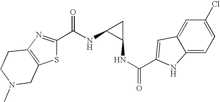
C1(C(NC2CC2NC(=O)C2=CC3=CC(Cl)=CC=C3N2)=O)=NC2=C(S1)CN(C)CC2
